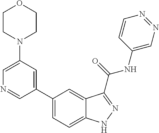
C1(N2CCOCC2)=CN=CC(C2=CC=C3C(=C2)C(C(NC2=CN=NC=C2)=O)=NN3)=C1
